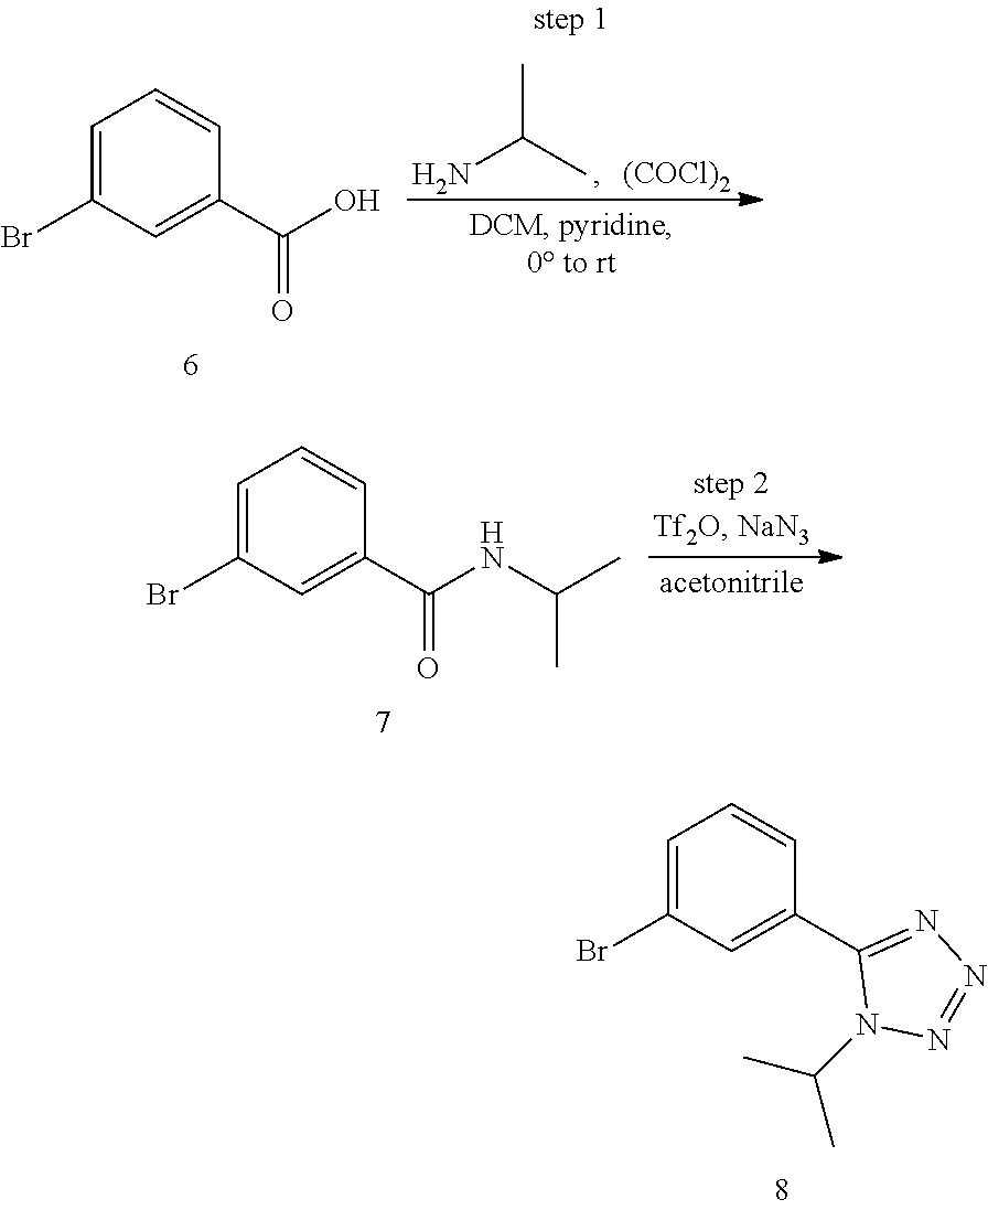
C1=C(Br)C=C(C2=NN=NN2C(C)C)C=C1.C1=C(Br)C=C(C(O)=O)C=C1.NC(C)C.[(COCl)2].C1=C(Br)C=C(C(NC(C)C)=O)C=C1
